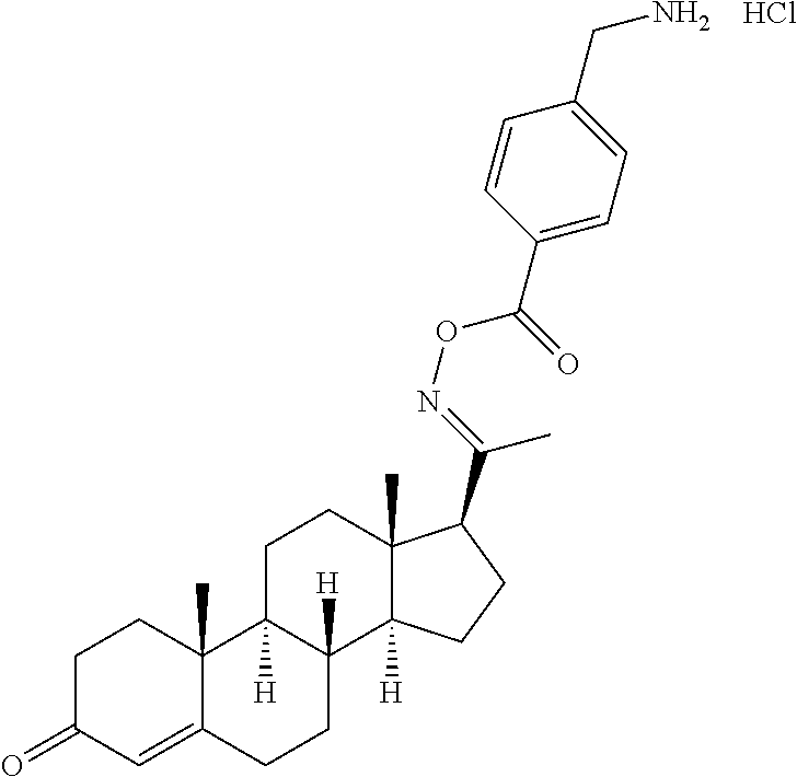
C1C(=O)C=C2C(C)(C1)C1([H])C([H])(CC2)C2([H])C(C)(CC1)C(C(=NOC(=O)C1=CC=C(CN)C=C1)C)CC2.Cl
